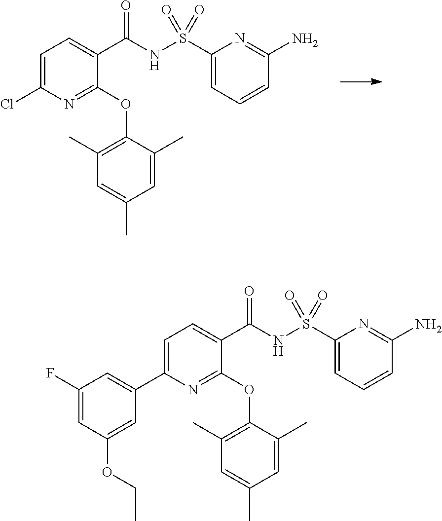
C1=C(Cl)N=C(OC2=C(C)C=C(C)C=C2C)C(C(NS(C2=CC=CC(N)=N2)(=O)=O)=O)=C1.C1=C(C2=CC(F)=CC(OCC)=C2)N=C(OC2=C(C)C=C(C)C=C2C)C(C(NS(C2=CC=CC(N)=N2)(=O)=O)=O)=C1
